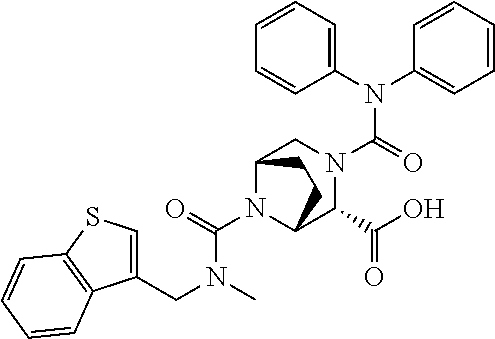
N(C(=O)N1CC2N(C(N(CC3=CSC4=C3C=CC=C4)C)=O)C(C1C(O)=O)CC2)(C1=CC=CC=C1)C1=CC=CC=C1
